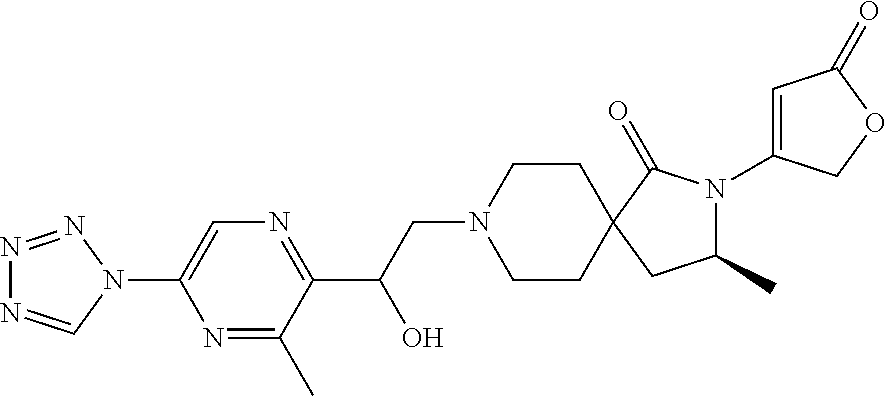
N1=NN(C2=CN=C(C(CN3CCC4(CC3)CC(C)N(C3=CC(=O)OC3)C4=O)O)C(C)=N2)C=N1
